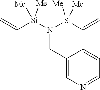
C1(CN([Si](C=C)([Me])[Me])[Si](C=C)([Me])[Me])=CN=CC=C1
